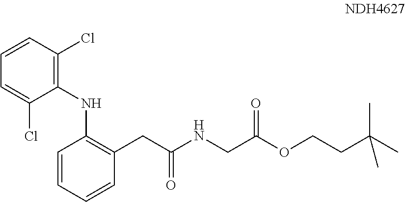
C1=CC(Cl)=C(NC2=C(CC(NCC(OCCC(C)(C)C)=O)=O)C=CC=C2)C(Cl)=C1
